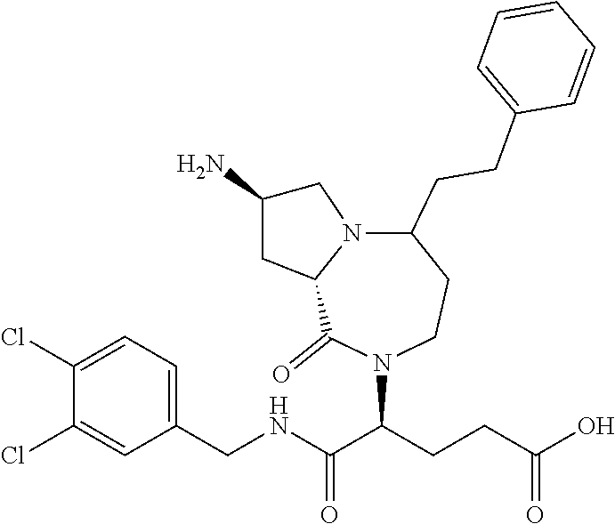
C1(CNC(C(CCC(O)=O)N2C(=O)C3N(C(CCC4=CC=CC=C4)CC2)CC(N)C3)=O)=CC=C(Cl)C(Cl)=C1
